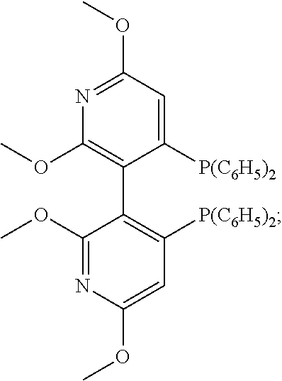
C1([P(C6H5)2])=CC(OC)=NC(OC)=C1C1=C([P(C6H5)2])C=C(OC)N=C1OC
